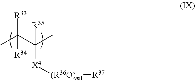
[R33]C(C(C)([X4][(R36O)m1][R37])[R35])(C)[R34]
